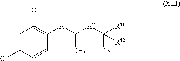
C1=C(Cl)C=CC([A7]C([A8]C([R41])([CN])[R42])C)=C1Cl
